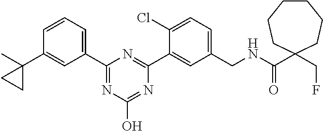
C1(CNC(C2(CF)CCCCCC2)=O)=CC=C(Cl)C(C2=NC(C3=CC=CC(C4(C)CC4)=C3)=NC(O)=N2)=C1
